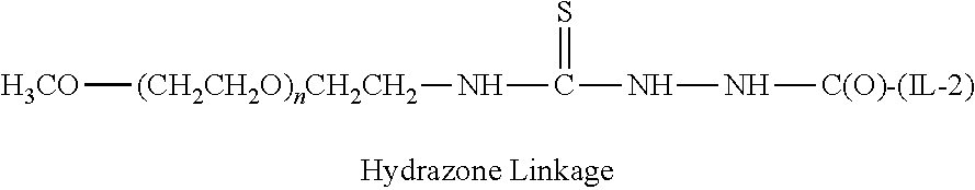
[H3CO][(CH2CH2O)nCH2CH2]NC(NN[C(O)-(IL-2)])=S
